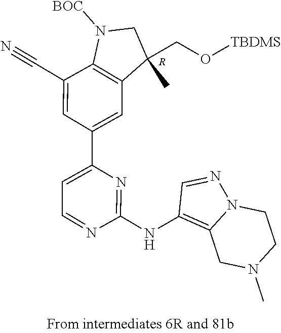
C1N([BOC])C2=C(C1(C)CO[TBDMS])C=C(C1=CC=NC(NC3=C4N(N=C3)CCN(C)C4)=N1)C=C2C#N.[R]
